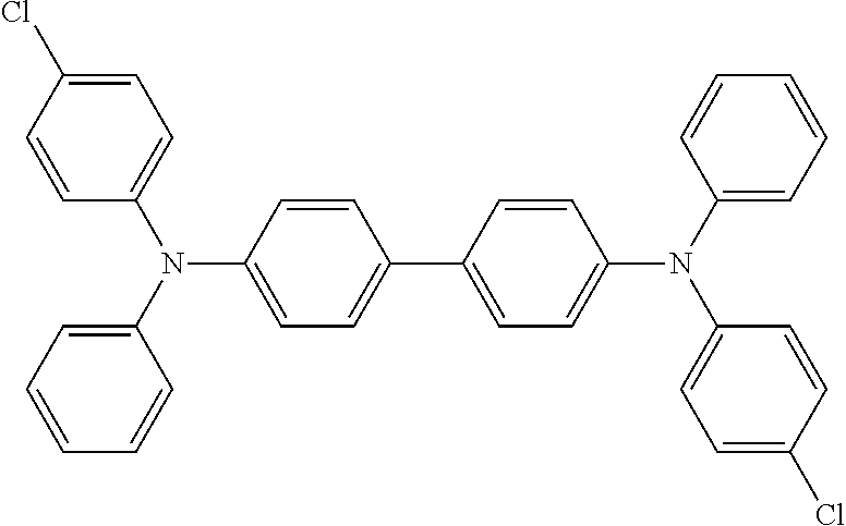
C1=C(Cl)C=CC(N(C2=CC=CC=C2)C2=CC=C(C3=CC=C(N(C4=CC=CC=C4)C4=CC=C(Cl)C=C4)C=C3)C=C2)=C1
